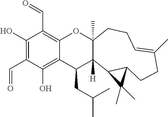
C12=C(C=O)C(O)=C(C=O)C(O)=C1C(CC(C)C)C1([H])C(C)(O2)CCC=C(C)CCC2C1C2(C)C
